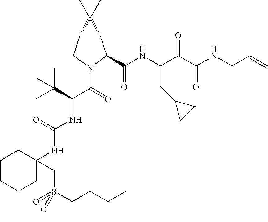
C12C(CN(C(=O)C(C(C)(C)C)NC(NC3(CS(=O)(CCC(C)C)=O)CCCCC3)=O)C1C(NC(C(C(NCC=C)=O)=O)CC1CC1)=O)C2(C)C
